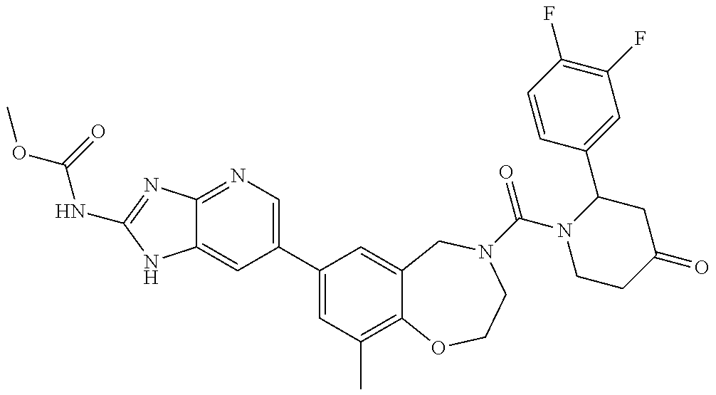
C12=NC=C(C3=CC(C)=C4C(=C3)CN(C(N3CCC(=O)CC3C3=CC(F)=C(F)C=C3)=O)CCO4)C=C1NC(NC(OC)=O)=N2
